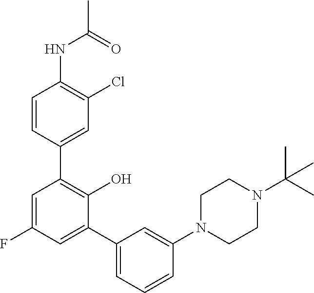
C1=CC(NC(C)=O)=C(Cl)C=C1C1=C(O)C(C2=CC=CC(N3CCN(C(C)(C)C)CC3)=C2)=CC(F)=C1
